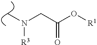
C(C(O[R1])=O)N(C)[R3]
